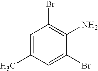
C1=C(C)C=C(Br)C(N)=C1Br
